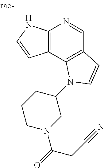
C1N(C(=O)CC#N)CC(N2C3=C(C=NC4=C3C=CN4)C=C2)CC1
